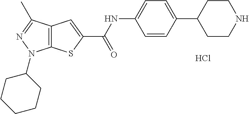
C1=CC(C2CCNCC2)=CC=C1NC(C1=CC2=C(S1)N(C1CCCCC1)N=C2C)=O.Cl
